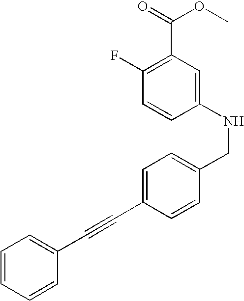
C1(NCC2=CC=C(C#CC3=CC=CC=C3)C=C2)=CC(C(=O)OC)=C(F)C=C1
